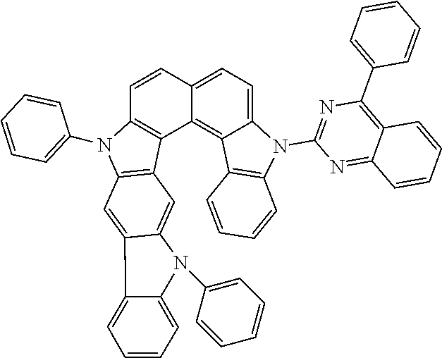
C1=C2C=CC3=C(C2=C2C(=C1)N(C1=NC(C4=CC=CC=C4)=C4C(=N1)C=CC=C4)C1=C2C=CC=C1)C1=C(C=C2C4=CC=CC=C4N(C4=CC=CC=C4)C2=C1)N3C1=CC=CC=C1
